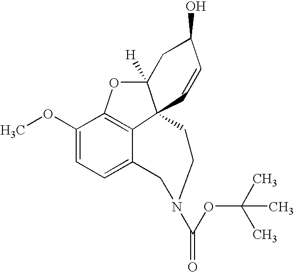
C1(OC)=CC=C2C3=C1OC1([H])C3(C=CC(O)C1)CCN(C(OC(C)(C)C)=O)C2
